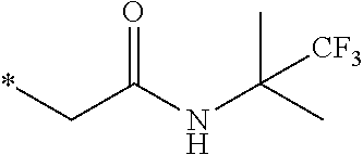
*CC(NC(C)(C)[CF3])=O
